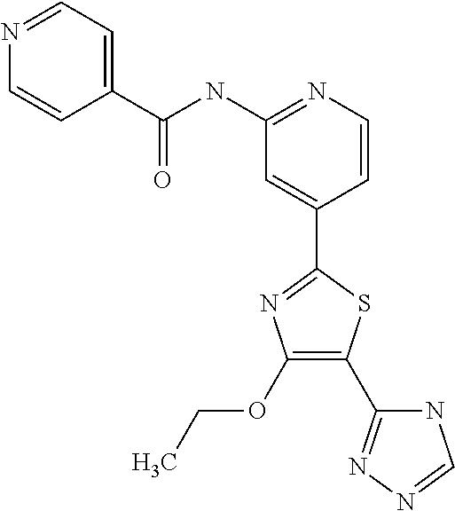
C1=CN=C(NC(C2=CC=NC=C2)=O)C=C1C1=NC(OCC)=C(C2=NN=CN2)S1
